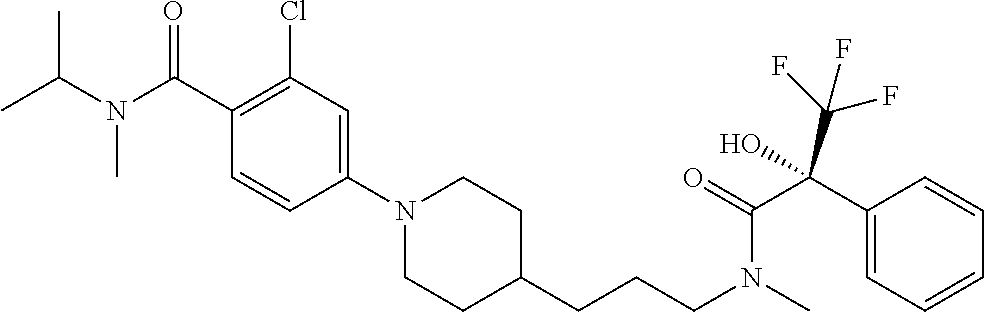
C1(N2CCC(CCCN(C)C(=O)C(C3=CC=CC=C3)(C(F)(F)F)O)CC2)=CC(Cl)=C(C(N(C(C)C)C)=O)C=C1
